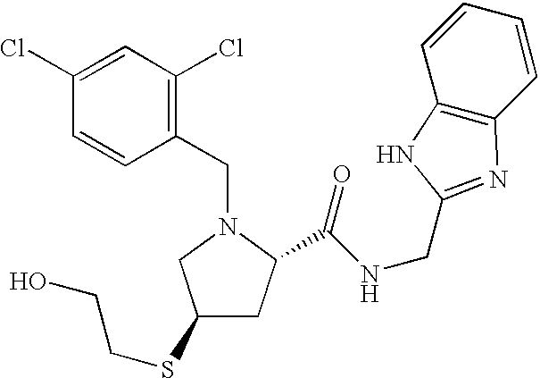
C1(CN2CC(SCCO)CC2C(NCC2=NC3=C(C=CC=C3)N2)=O)=C(Cl)C=C(Cl)C=C1
